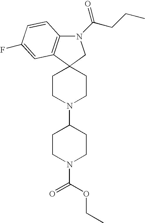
N1(C(CCC)=O)C2=C(C3(C1)CCN(C1CCN(C(=O)OCC)CC1)CC3)C=C(F)C=C2
